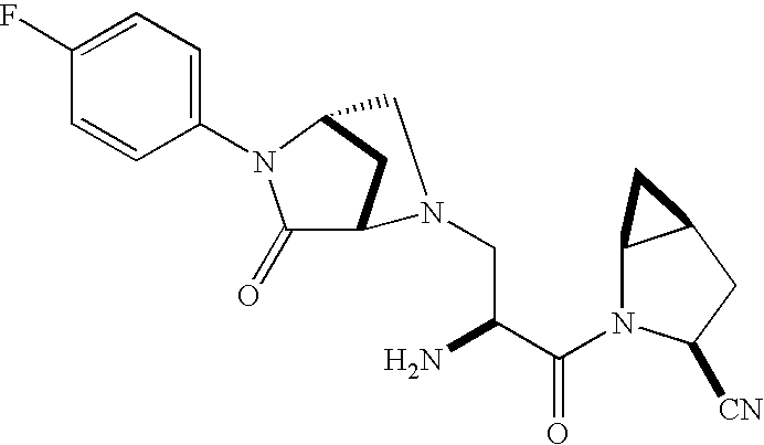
C1(=O)C2CC(N1C1=CC=C(F)C=C1)CN2CC(C(N1C2C(CC1[CN])C2)=O)N
